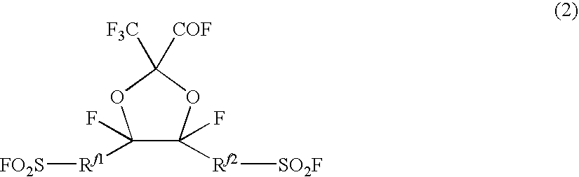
C1(F)([Rf1][FO2S])C(F)([Rf2][SO2F])OC([COF])([F3C])O1
